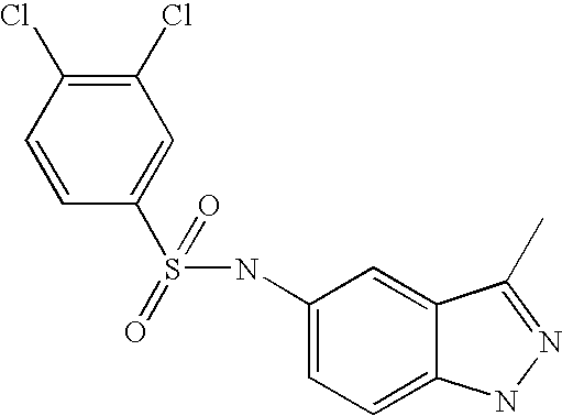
C1(Cl)=C(Cl)C=C(S(NC2=CC=C3C(=C2)C(C)=NN3)(=O)=O)C=C1
